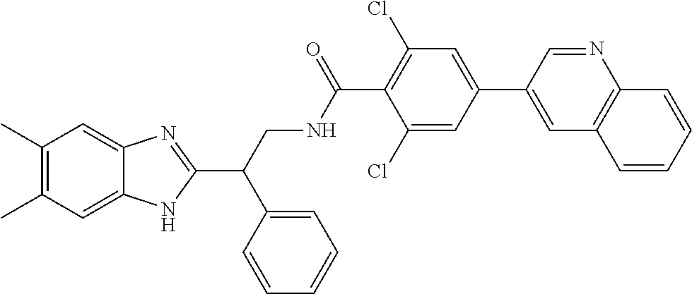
C1(C)=C(C)C=C2C(=C1)N=C(C(CNC(C1=C(Cl)C=C(C3=CC4=C(N=C3)C=CC=C4)C=C1Cl)=O)C1=CC=CC=C1)N2
